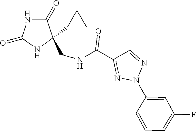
C1(=O)NC(=O)NC1(CNC(C1=NN(C2=CC(F)=CC=C2)N=C1)=O)C1CC1
